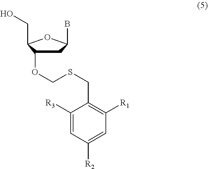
C1C(OCSCC2=C([R1])C=C([R2])C=C2[R3])C(CO)OC1B
